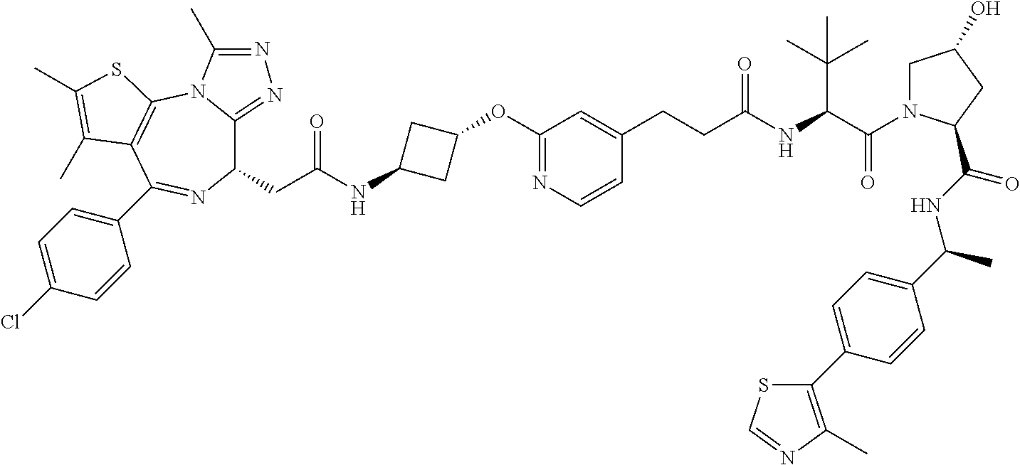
C1(CC(NC2CC(OC3=NC=CC(CCC(NC(C(=O)N4CC(O)CC4C(NC(C4=CC=C(C5=C(C)N=CS5)C=C4)C)=O)C(C)(C)C)=O)=C3)C2)=O)C2=NN=C(C)N2C2=C(C(C3=CC=C(Cl)C=C3)=N1)C(C)=C(C)S2
